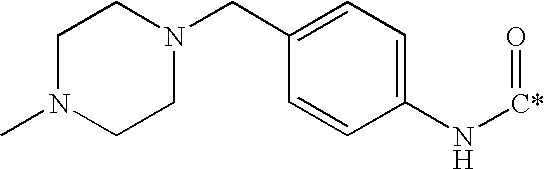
C1(CN2CCN(C)CC2)=CC=C(N[C*]=O)C=C1
